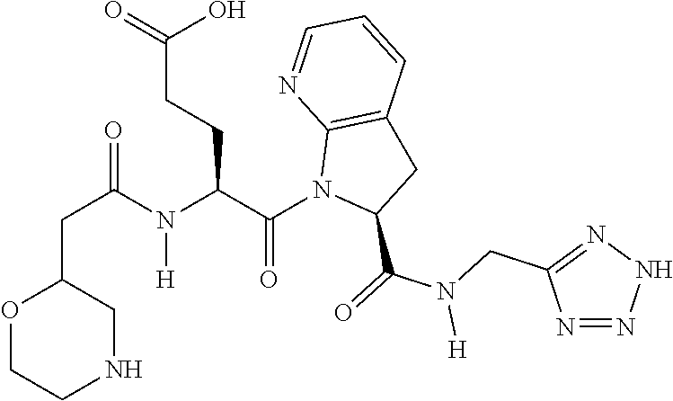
C(C1OCCNC1)C(N(C(C(N1C(C(=O)N(CC2=NNN=N2)[H])CC2=C1N=CC=C2)=O)CCC(=O)O)[H])=O
